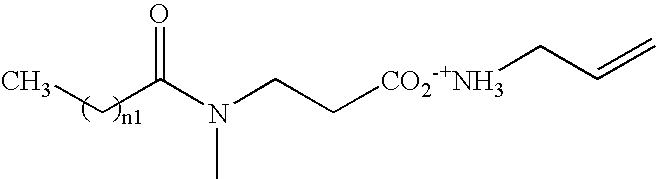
C(N(CC[CO2-+NH3]CC=C)C)(CC)=O
